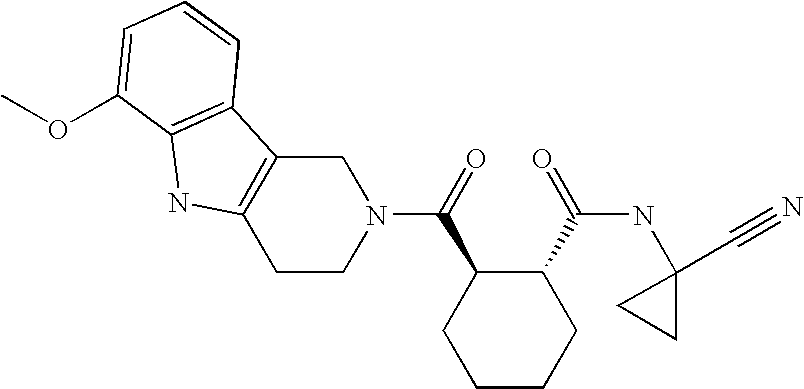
C1C2=C(CCN1C(=O)C1CCCCC1C(=O)NC1(C#N)CC1)NC1=C2C=CC=C1OC
